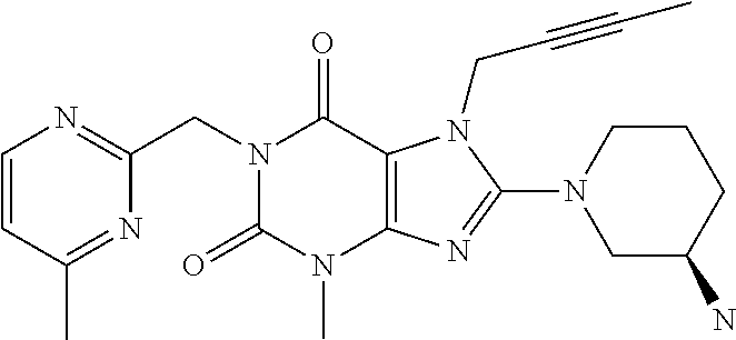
C1=CN=C(CN2C(=O)N(C)C3=C(C2=O)N(CC#CC)C(N2CC(N)CCC2)=N3)N=C1C
